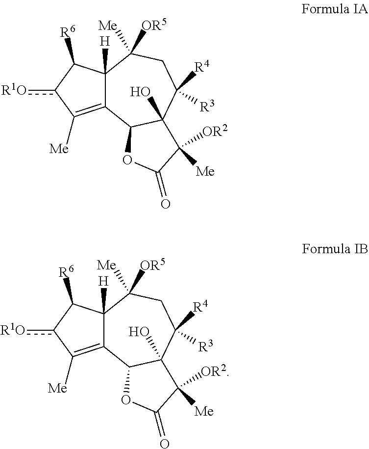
C12=C([Me])c([R1O])C([R6])C1([H])C([Me])([OR5])CC([R4])([R3])C1(O)C2OC(=O)C1([OR2])[Me].C12=C([Me])c([R1O])C([R6])C1([H])C([Me])([OR5])CC([R4])([R3])C1(O)C2OC(=O)C1([OR2])[Me]
